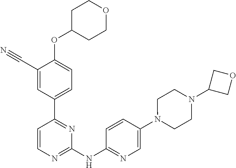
C1=CN=C(NC2=NC=C(N3CCN(C4COC4)CC3)C=C2)N=C1C1=CC=C(OC2CCOCC2)C(C#N)=C1
